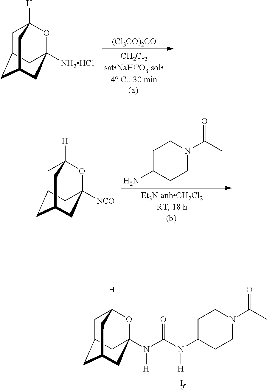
C1C2CC3CC([NH2HCl])(OC1([H])C3)C2.[(Cl3CO)2CO].C1C2CC3CC([NCO])(OC1([H])C3)C2.C1C(N)CCN(C(C)=O)C1.C1C2CC3CC(N(C(N(C4CCN(C(C)=O)CC4)[H])=O)[H])(OC1([H])C3)C2
